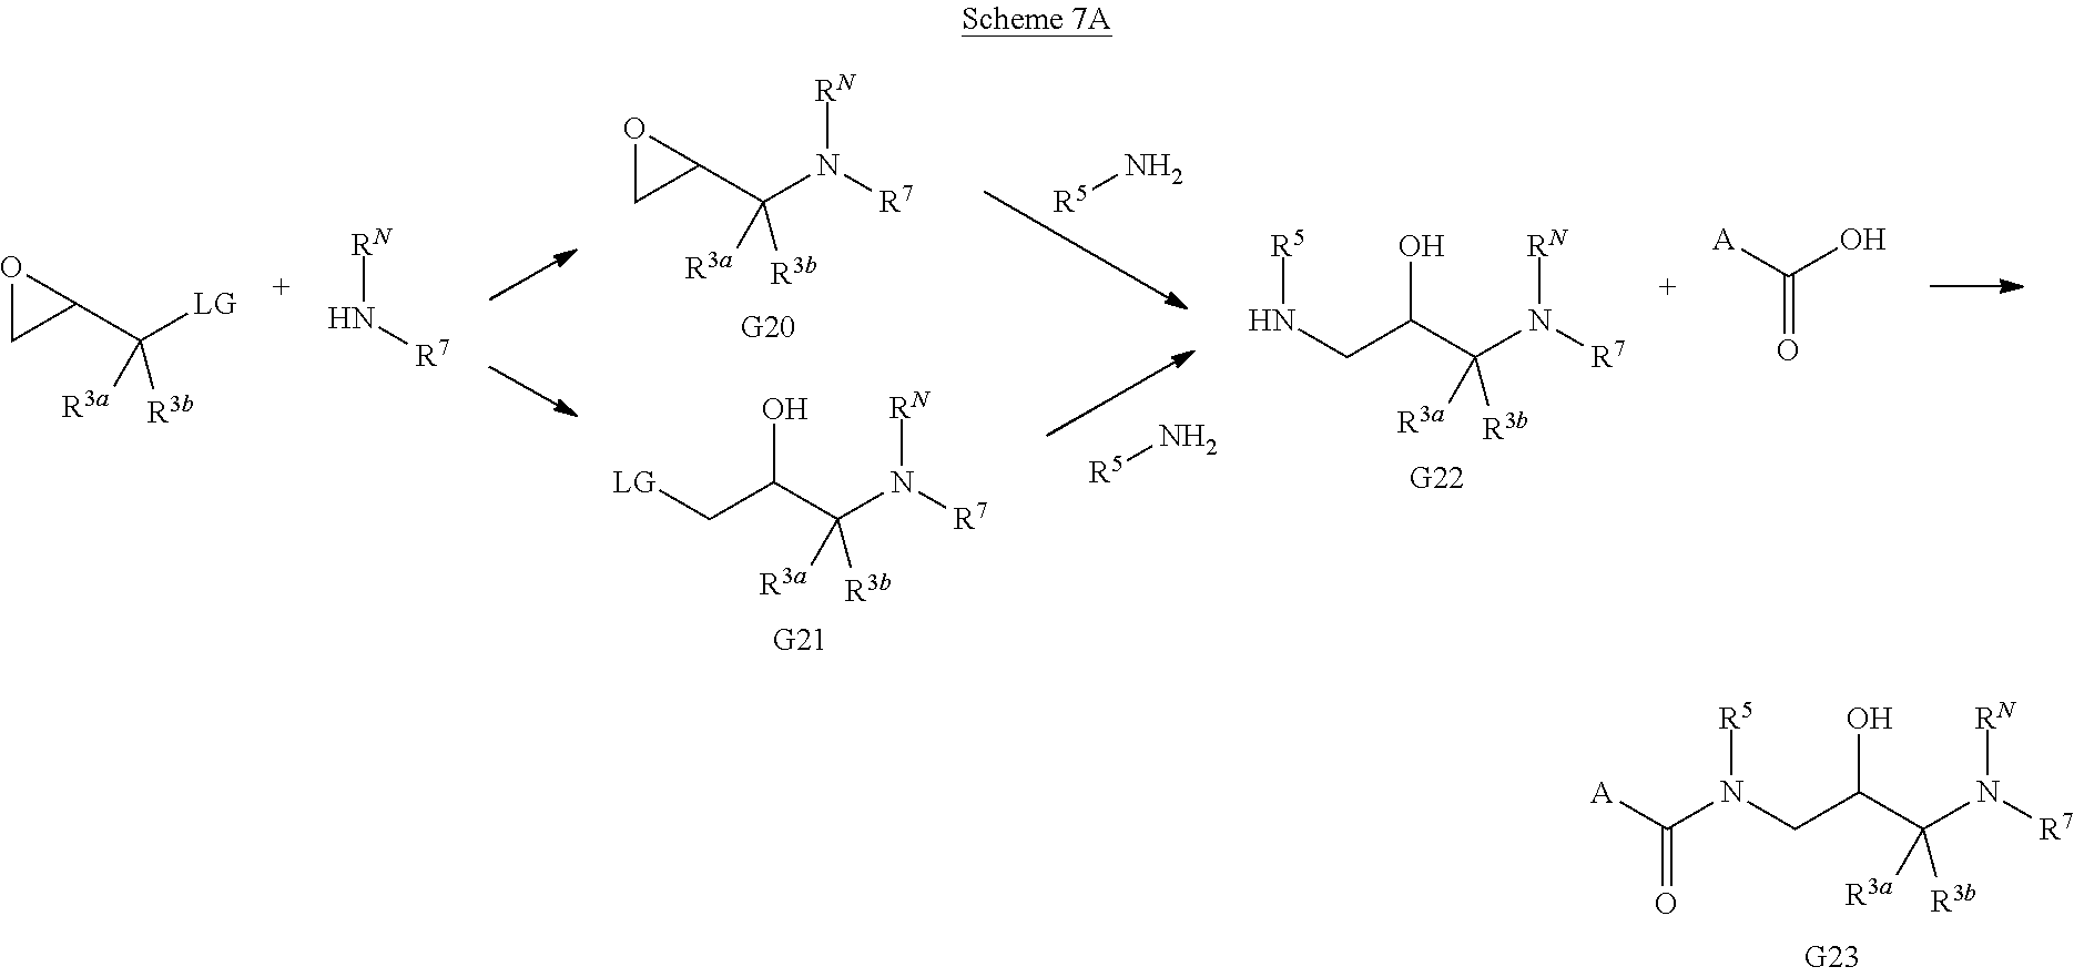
C(N([R5])C([A])=O)C(O)C(N([R7])[RN])([R3a])[R3b].N([RN])[R7].C1(C([LG])([R3a])[R3b])OC1.C1(C(N([R7])[RN])([R3a])[R3b])OC1.C([LG])C(O)C(N([R7])[RN])([R3a])[R3b].[R5]N.[R5]N.C(N[R5])C(O)C(N([R7])[RN])([R3a])[R3b].[A]C(O)=O
